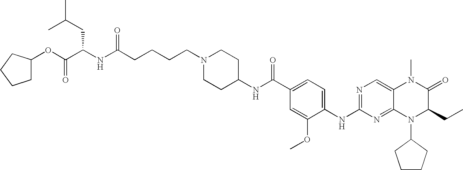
O(C(C(NC(CCCCN1CCC(NC(C2=CC=C(NC3=NC=C4C(=N3)N(C3CCCC3)C(CC)C(=O)N4C)C(OC)=C2)=O)CC1)=O)CC(C)C)=O)C1CCCC1
